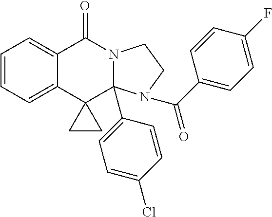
C1=CC=C2C(=C1)C(=O)N1CCN(C(C3=CC=C(F)C=C3)=O)C1(C1=CC=C(Cl)C=C1)C21CC1
